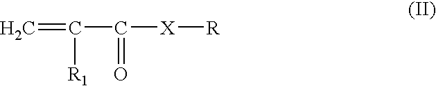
C(C([X][R])=O)([R1])=C
